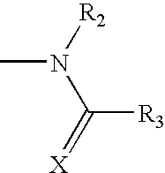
CN([R2])C([R3])=[X]
